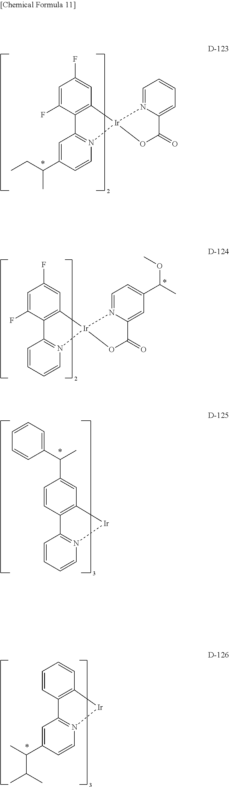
C1=C(F)C2=C(C=C1F)[Ir]1(N3=C2C=C(C(CC)C)C=C3)OC(=O)C2=CC=CC=N12.C1=C(F)C2=C(C=C1F)[Ir]1(N3=C2C=CC=C3)OC(=O)C2=CC(C(C)OC)=CC=N12.C1=CC2=C(C=C1C(C1=CC=CC=C1)C)[Ir]N1=C2C=CC=C1.C1=CC2=C(C=C1)[Ir]N1=C2C=C(C(C)C(C)C)C=C1
